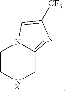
C1C[N*]CC2=NC([CF3])=CN12
